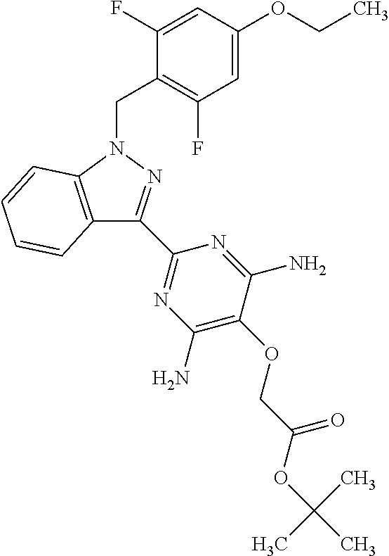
C1(F)=CC(OCC)=CC(F)=C1CN1C2=C(C=CC=C2)C(C2=NC(N)=C(OCC(OC(C)(C)C)=O)C(N)=N2)=N1
